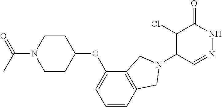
C1(Cl)=C(N2CC3=C(C(OC4CCN(C(=O)C)CC4)=CC=C3)C2)C=NNC1=O
